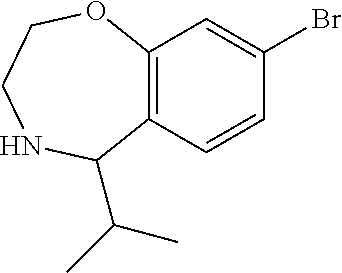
C12=C(C=CC(Br)=C1)C(C(C)C)NCCO2
